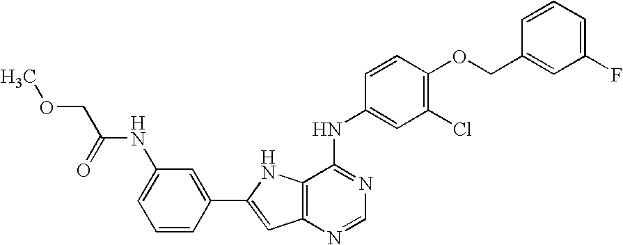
C12=C(NC(C3=CC(NC(COC)=O)=CC=C3)=C1)C(NC1=CC(Cl)=C(OCC3=CC(F)=CC=C3)C=C1)=NC=N2
